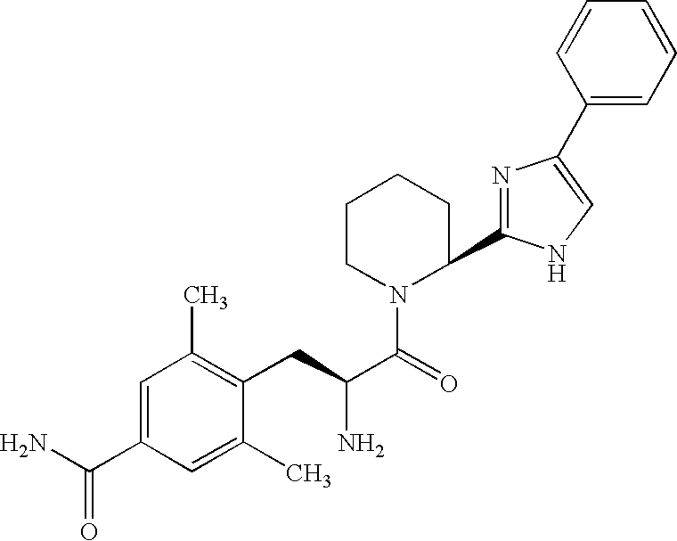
C1(C2=CNC(C3CCCCN3C(C(CC3=C(C)C=C(C(=O)N)C=C3C)N)=O)=N2)=CC=CC=C1
